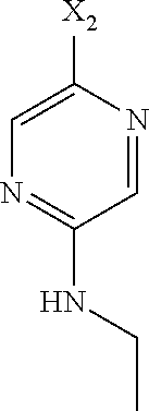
C1([X2])=CN=C(NCC)C=N1
